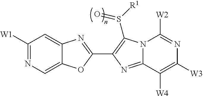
C12=CN=C([W1])C=C1N=C(C1=C(S([R1])=O)N3C(=N1)C([W4])=C([W3])N=C3[W2])O2
